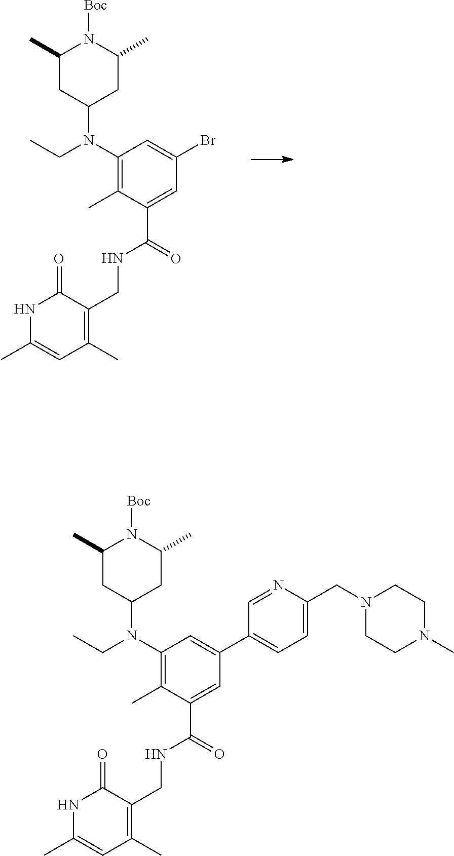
C1(C)CC(N(C2=C(C)C(C(=O)NCC3=C(C)C=C(C)NC3=O)=CC(Br)=C2)CC)CC(C)N1[Boc].C1(C)CC(N(C2=C(C)C(C(=O)NCC3=C(C)C=C(C)NC3=O)=CC(C3=CC=C(CN4CCN(C)CC4)N=C3)=C2)CC)CC(C)N1[Boc]
